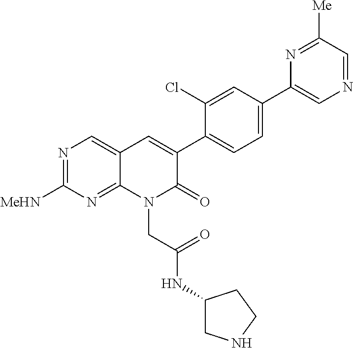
N1=C([MeHN])N=C2C(=C1)C=C(C1=CC=C(C3=CN=CC([Me])=N3)C=C1Cl)C(=O)N2CC(NC1CNCC1)=O
